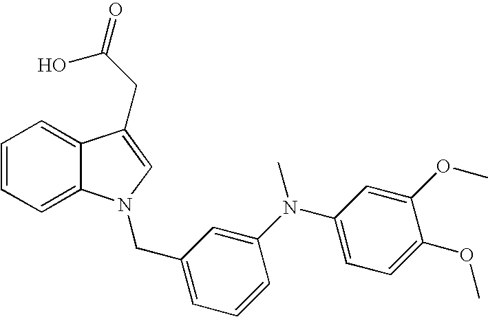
C1=CC=C2C(=C1)C(CC(O)=O)=CN2CC1=CC=CC(N(C2=CC=C(OC)C(OC)=C2)C)=C1
